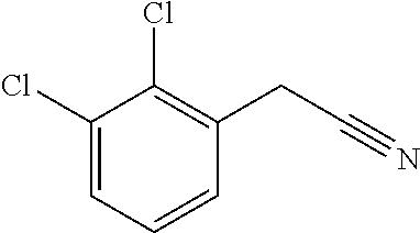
C1(Cl)=CC=CC(CC#N)=C1Cl
